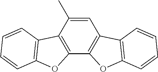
C1=C(C)C2=C(C3=C1C1=C(O3)C=CC=C1)OC1=C2C=CC=C1
